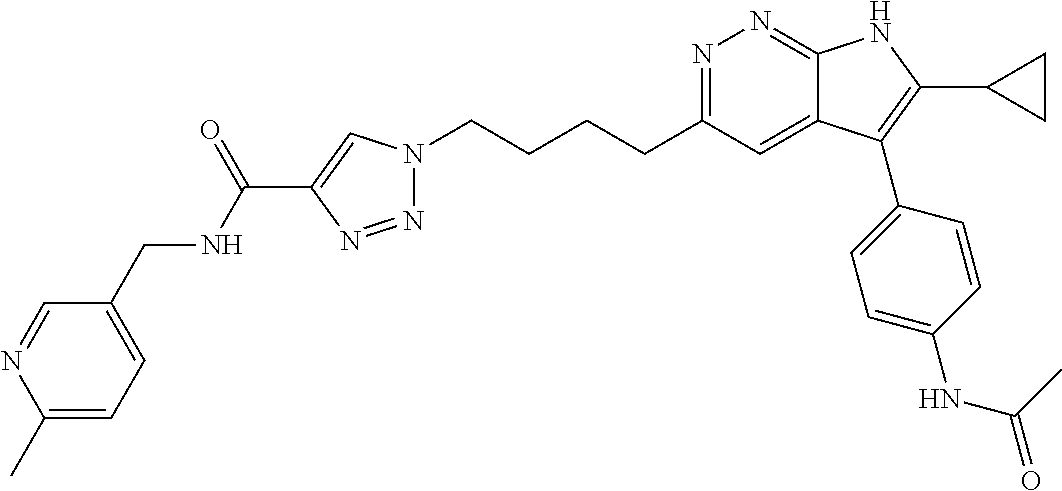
N1=C(CCCCN2N=NC(C(NCC3=CC=C(C)N=C3)=O)=C2)C=C2C(=N1)NC(C1CC1)=C2C1=CC=C(NC(C)=O)C=C1
